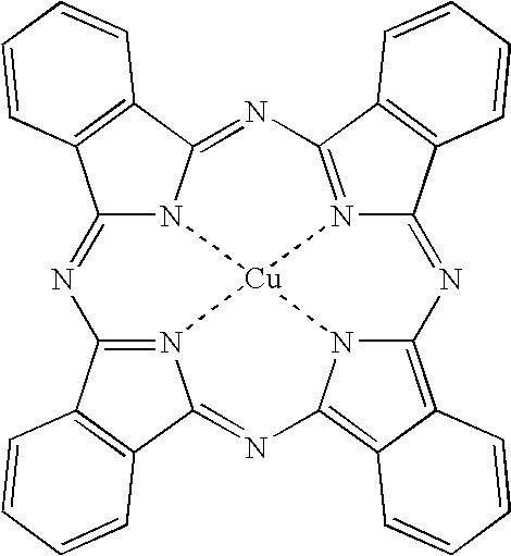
C12=NC3=N4C(=NC5=C6C(=C7N=C8C9=C(C%10=N8[Cu]4(N1C(=N%10)C1=C2C=CC=C1)N75)C=CC=C9)C=CC=C6)C1=C3C=CC=C1
